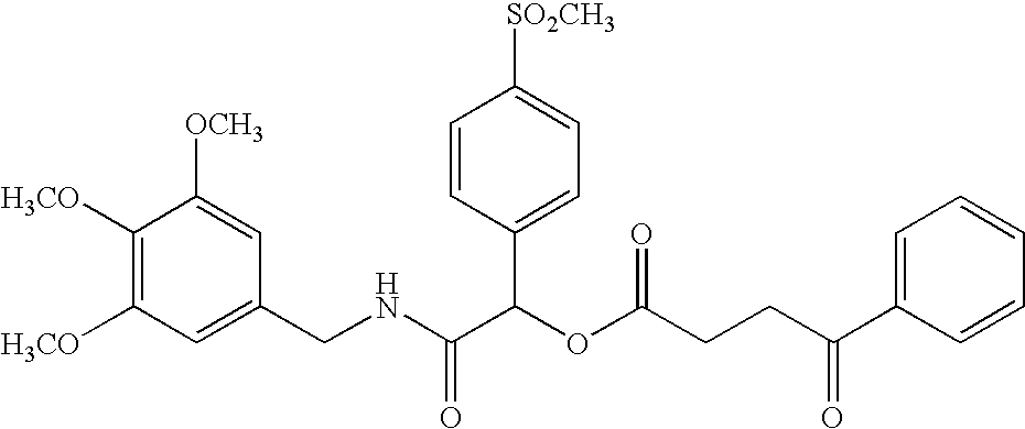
C1=C(CNC(C(OC(CCC(C2=CC=CC=C2)=O)=O)C2=CC=C([SO2CH3])C=C2)=O)C=C([OCH3])C([H3CO])=C1[H3CO]
